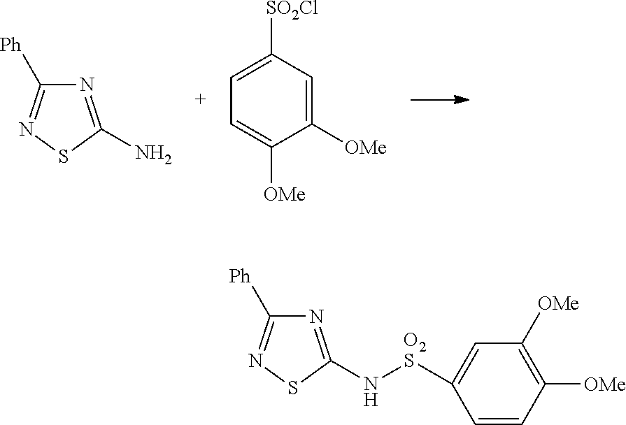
N1=C(N)SN=C1[Ph].C1=C([OMe])C([OMe])=CC([SO2Cl])=C1.N1=C(N[O2S]C2=CC([OMe])=C([OMe])C=C2)SN=C1[Ph]
